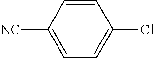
C1=C([NC])C=CC(Cl)=C1
